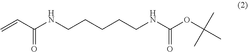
C=CC(NCCCCCNC(OC(C)(C)C)=O)=O
